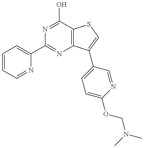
C1=CC=NC(C2=NC3=C(C(O)=N2)SC=C3C2=CC=C(OCN(C)C)N=C2)=C1
